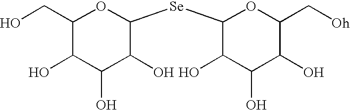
C1(CO)C(O)C(O)C(O)C([Se]C2C(O)C(O)C(O)C(C[Oh])O2)O1
